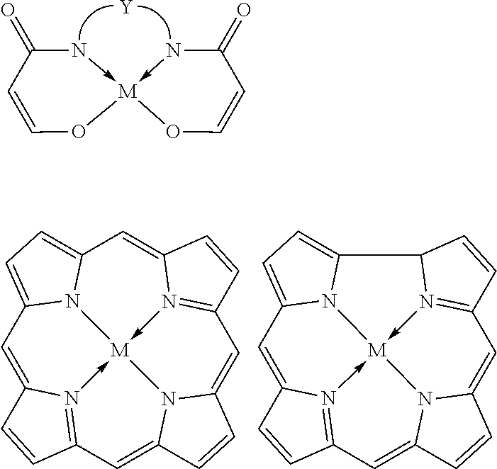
C1(=O)N->[M]2(-NC(=O)C=CO2)OC=C1.[Y].C1=C2N3->[M]45-N6=C(C=CC6=CC6=CC=C1N64)C=C1N5C(=CC=3C=C2)C=C1.C1=C2N3->[M]45-N6=C(C=CC6C6=CC=C1N64)C=C1N5C(=CC=3C=C2)C=C1
